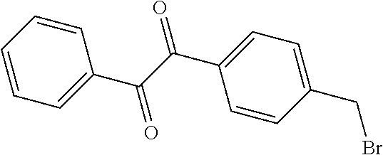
C1=CC(CBr)=CC=C1C(C(=O)C1=CC=CC=C1)=O
